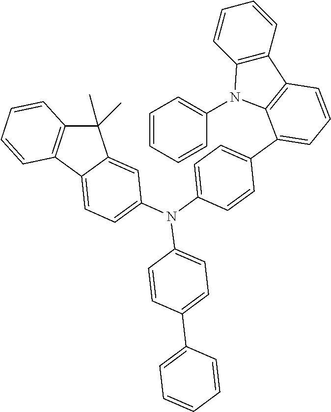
C1(C)(C)C2=C(C3=CC=C(N(C4=CC=C(C5=CC=CC6=C5N(C5=CC=CC=C5)C5=C6C=CC=C5)C=C4)C4=CC=C(C5=CC=CC=C5)C=C4)C=C13)C=CC=C2
